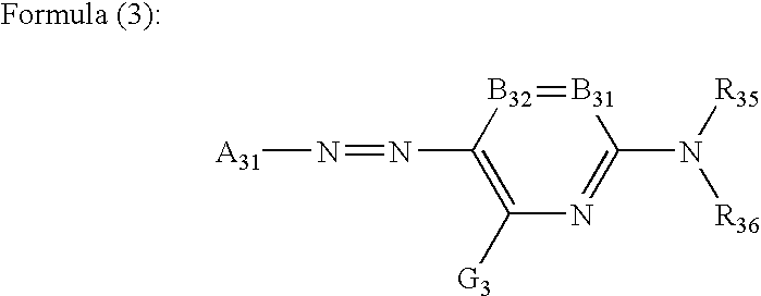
C1([G3])=C(N=N[A31])[B32]=[B31]C(N([R35])[R36])=N1
